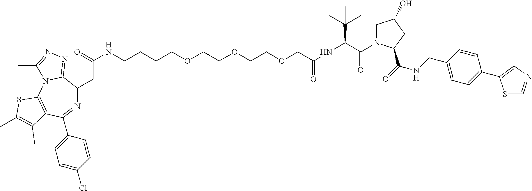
N1=C(C2=CC=C(Cl)C=C2)C2=C(N3C(=NN=C3C)C1CC(=O)NCCCCOCCOCCOCC(NC(C(=O)N1CC(O)CC1C(NCC1=CC=C(C3=C(C)N=CS3)C=C1)=O)C(C)(C)C)=O)SC(C)=C2C
